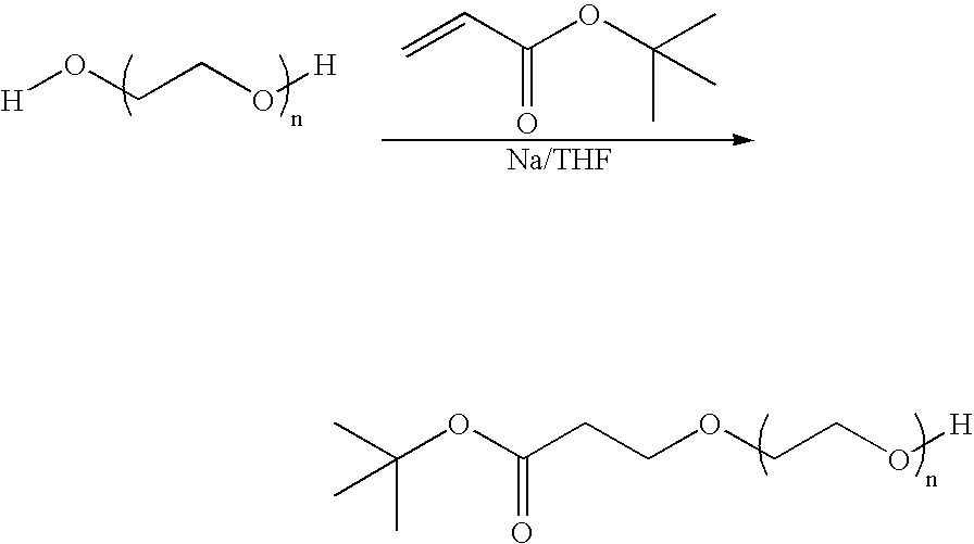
C(OCCO[H])CC(=O)OC(C)(C)C.[H]OCCO[H].C=CC(OC(C)(C)C)=O
